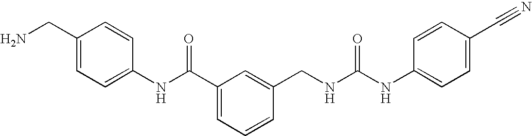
NCC1=CC=C(NC(C2=CC=CC(CNC(NC3=CC=C(C#N)C=C3)=O)=C2)=O)C=C1
